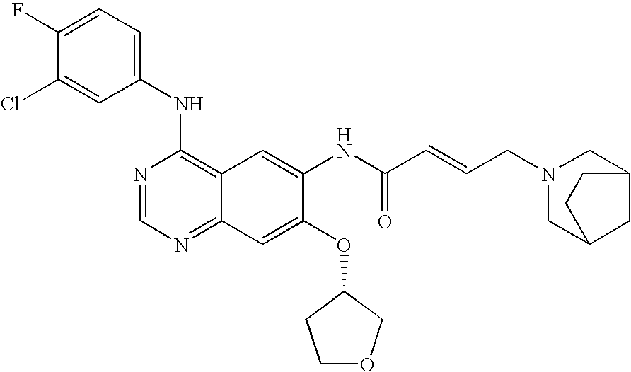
ClC1=CC(NC2=C3C(=NC=N2)C=C(OC2CCOC2)C(NC(C=CCN2CC4CC(C2)CC4)=O)=C3)=CC=C1F
